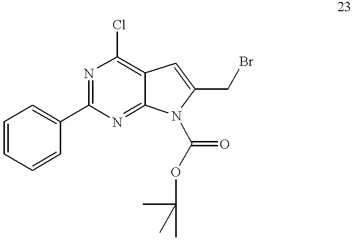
C1=CC=CC(C2=NC(Cl)=C3C(=N2)N(C(OC(C)(C)C)=O)C(CBr)=C3)=C1
